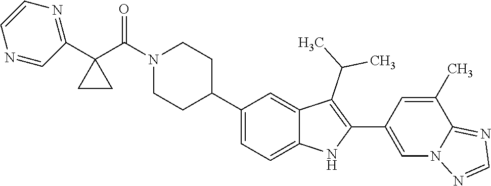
C1(C2CCN(C(C3(C4=NC=CN=C4)CC3)=O)CC2)=CC=C2C(=C1)C(C(C)C)=C(C1=CN3C(=NC=N3)C(C)=C1)N2
